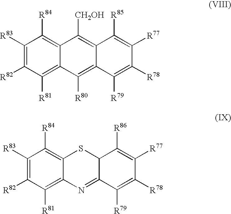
C1([R83])=C([R82])C([R81])=C2C(=C1[R84])C([CH2OH])=C1C(=C2[R80])C([R79])=C([R78])C([R77])=C1[R85].C1([R83])=C([R82])C([R81])=C2C(=C1[R84])SC1C(=N2)C([R79])=C([R78])C([R77])=C1[R86]
